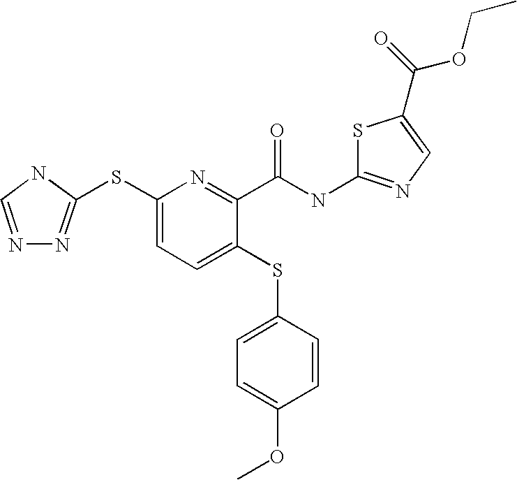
C1(SC2=NN=CN2)=CC=C(SC2=CC=C(OC)C=C2)C(C(=O)NC2=NC=C(C(=O)OCC)S2)=N1
